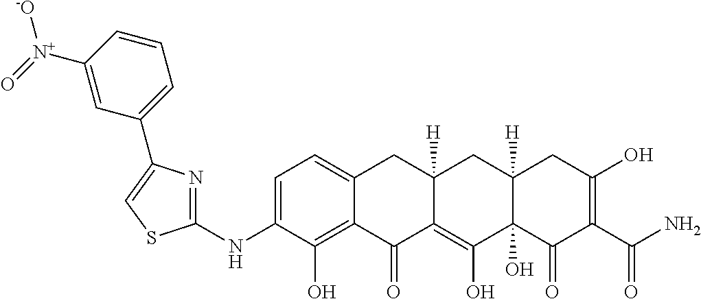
C1=C(NC2=NC(C3=CC=CC([N+](=O)[-O])=C3)=CS2)C(O)=C2C(=C1)CC1([H])C(=C(O)C3(O)C([H])(C1)CC(O)=C(C(N)=O)C3=O)C2=O
